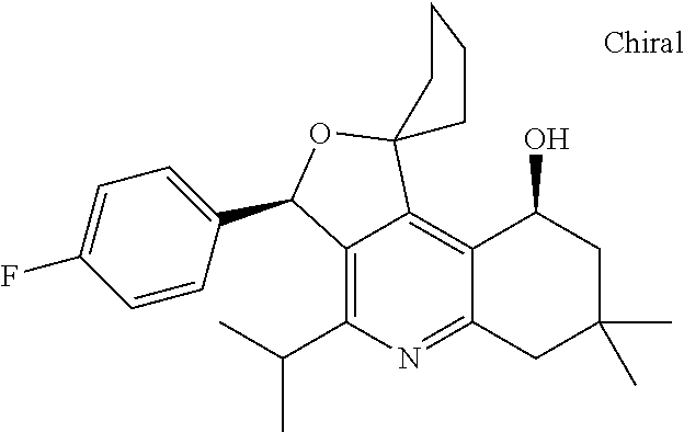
C1=C(F)C=CC(C2C3=C(C(C)C)N=C4C(=C3C3(O2)CCCC3)C(O)CC(C)(C)C4)=C1
